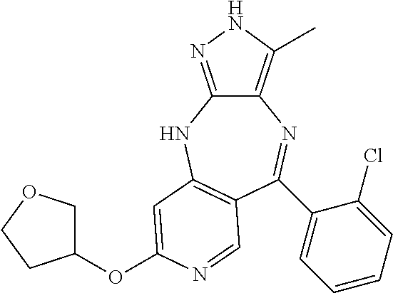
C12=C(C)NN=C1NC1=C(C=NC(OC3COCC3)=C1)C(C1=CC=CC=C1Cl)=N2
